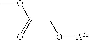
O([A25])CC(OC)=O
